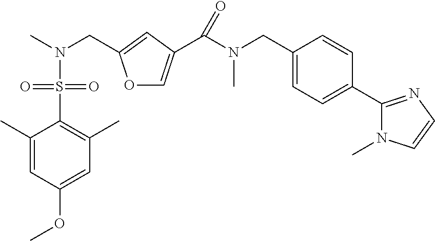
O1C=C(C(N(CC2=CC=C(C3=NC=CN3C)C=C2)C)=O)C=C1CN(C)S(C1=C(C)C=C(OC)C=C1C)(=O)=O
